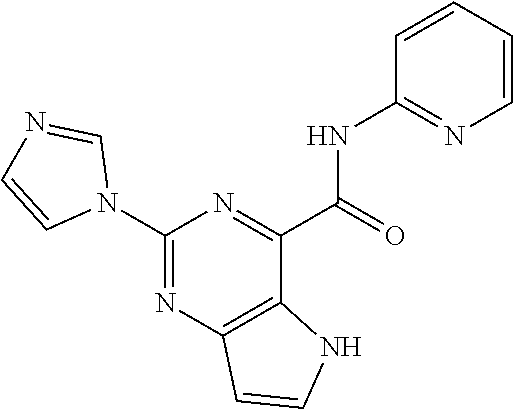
C1(NC(C2=NC(N3C=NC=C3)=NC3=C2NC=C3)=O)=NC=CC=C1
